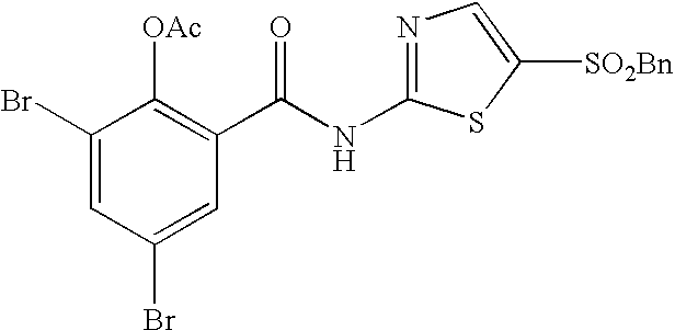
C1(Br)=CC(Br)=CC(C(NC2=NC=C([SO2Bn])S2)=O)=C1[OAc]
